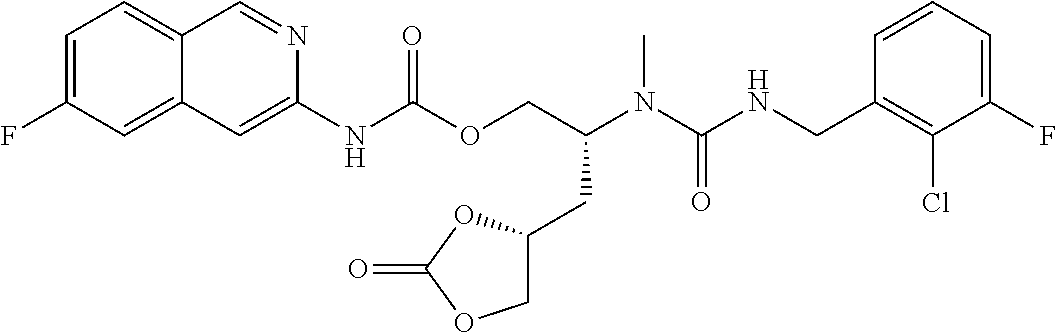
C1=CC(CNC(N(C(COC(NC2=CC3=CC(F)=CC=C3C=N2)=O)CC2COC(=O)O2)C)=O)=C(Cl)C(F)=C1
